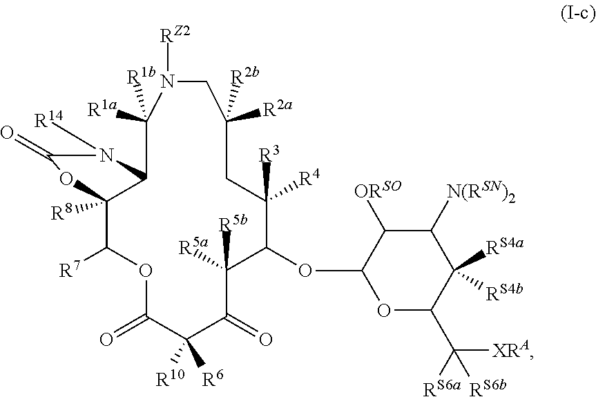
C12([R8])C([R7])OC(=O)C([R6])([R10])C(=O)C([R5b])([R5a])C(OC3OC(C([XRA])([RS6a])[RS6b])C([RS4a])([RS4b])C([N(RSN)2])C3[ORSO])C([R3])([R4])CC([R2b])([R2a])CN([RZ2])C([R1a])([R1b])C1N([R14])C(=O)O2
